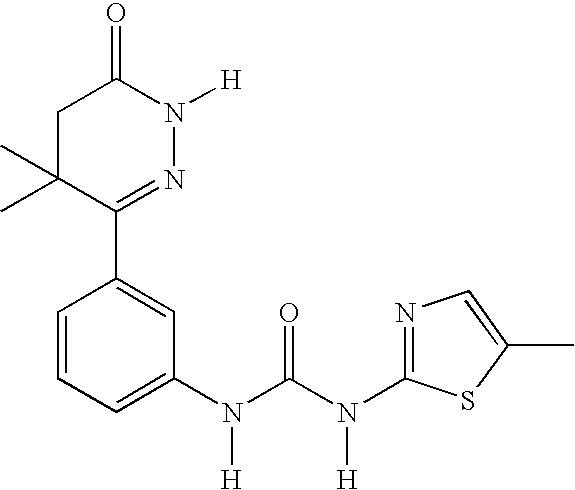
C1C(C)(C)C(C2=CC(N([H])C(=O)N([H])C3=NC=C(C)S3)=CC=C2)=NN([H])C1=O
